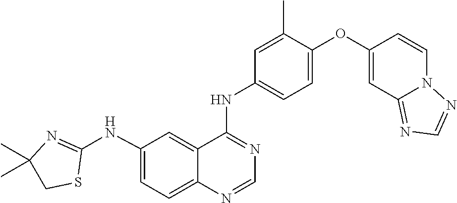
C1=C(OC2=CC3=NC=NN3C=C2)C(C)=CC(NC2=NC=NC3=CC=C(NC4=NC(C)(C)CS4)C=C23)=C1
